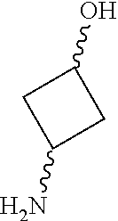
NC1CC(O)C1
